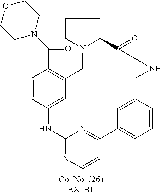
C1=CC2=CC(=C1C(=O)N1CCOCC1)CN1CCCC1C(=O)NCC1=CC(=CC=C1)C1=NC(=NC=C1)N2
